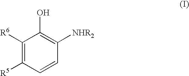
C1([R6])=C([R5])C=CC([NHR2])=C1O
